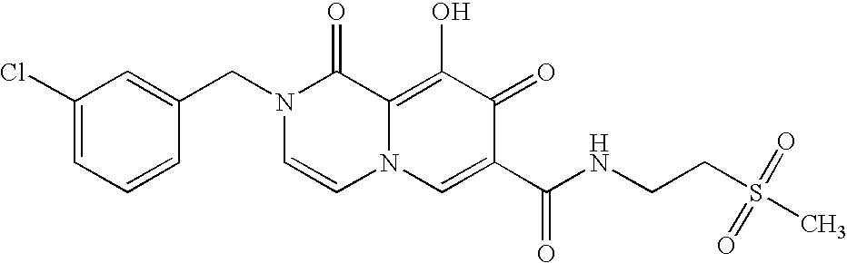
C1(Cl)=CC=CC(CN2C=CN3C(=C(O)C(=O)C(C(=O)NCCS(C)(=O)=O)=C3)C2=O)=C1
